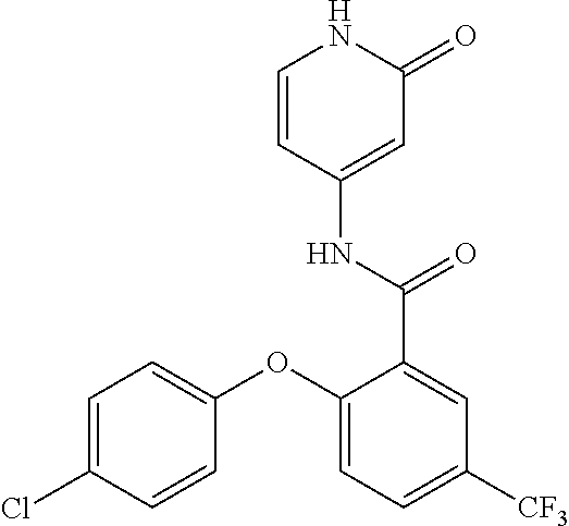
C1=CC(NC(=O)C2=CC([CF3])=CC=C2OC2=CC=C(Cl)C=C2)=CC(=O)N1
